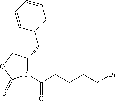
N1(C(CCCCBr)=O)C(=O)OCC1CC1=CC=CC=C1
